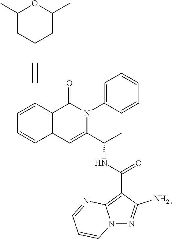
C1=C(C#CC2CC(C)OC(C)C2)C2=C(C=C1)C=C(C(C)NC(=O)C1=C3N(N=C1N)C=CC=N3)N(C1=CC=CC=C1)C2=O
